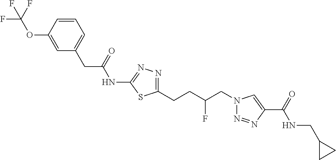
C1(NC(CC2=CC=CC(OC(F)(F)F)=C2)=O)=NN=C(CCC(CN2N=NC(C(=O)NCC3CC3)=C2)F)S1
